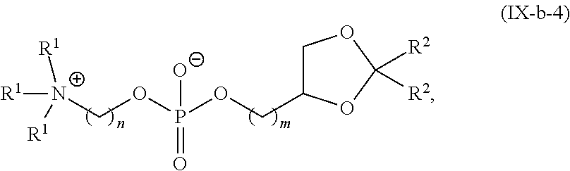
[R1][N+](COP(OCC1COC([R2])([R2])O1)([O-])=O)([R1])[R1]
